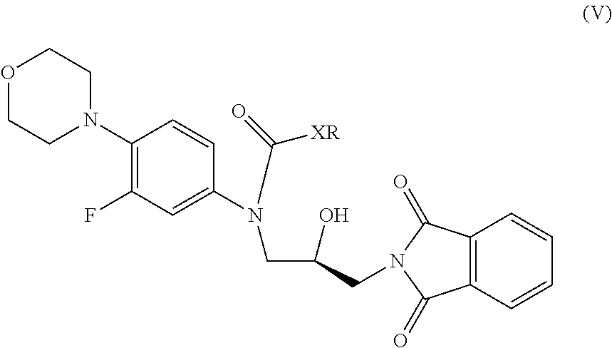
O1CCN(C2=C(F)C=C(N(CC(CN3C(=O)C4=C(C3=O)C=CC=C4)O)C([XR])=O)C=C2)CC1
